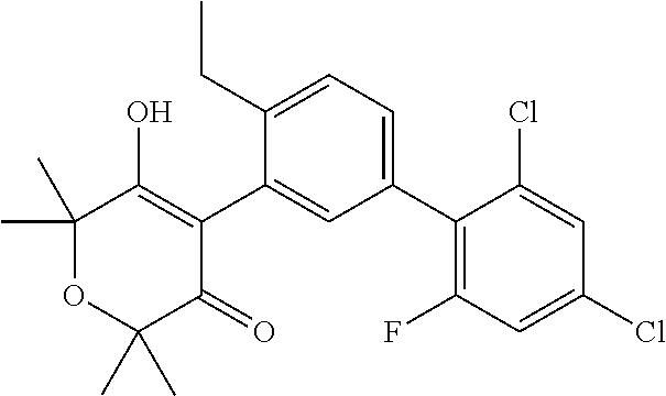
C1(C2=CC=C(CC)C(C3=C(O)C(C)(C)OC(C)(C)C3=O)=C2)=C(F)C=C(Cl)C=C1Cl
